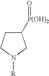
C1([P(OH)2]=O)CCN([R])C1
